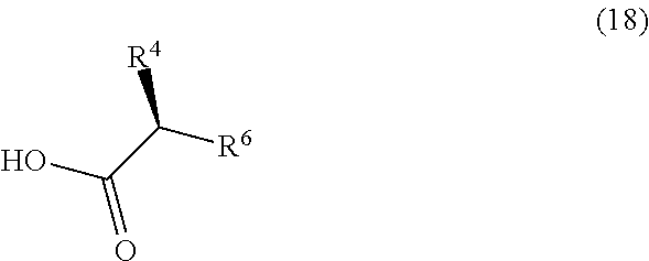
OC(C([R6])[R4])=O
